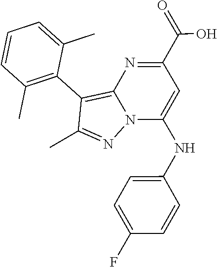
C12=C(C3=C(C)C=CC=C3C)C(C)=NN1C(NC1=CC=C(F)C=C1)=CC(C(=O)O)=N2
